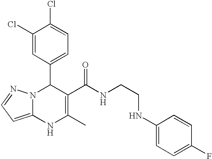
C1(Cl)=CC(C2N3C(=CC=N3)NC(C)=C2C(NCCNC2=CC=C(F)C=C2)=O)=CC=C1Cl
